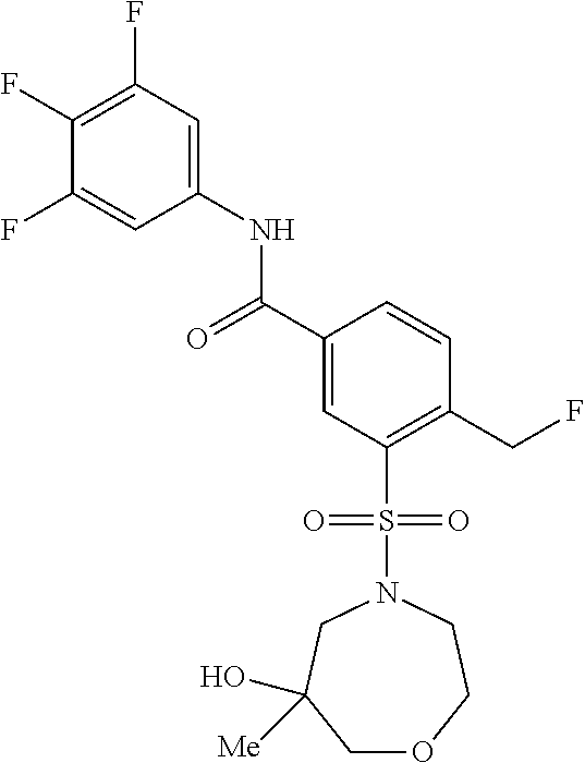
C1(F)=C(F)C=C(NC(C2=CC(S(N3CC(O)([Me])COCC3)(=O)=O)=C(CF)C=C2)=O)C=C1F
